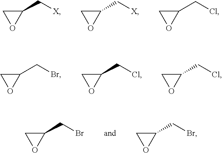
C1(C[X])CO1.C1(C[X])CO1.C1(CCl)CO1.C1(CBr)CO1.C1(CCl)CO1.C1(CCl)CO1.C1(CBr)CO1.C1(CBr)CO1
